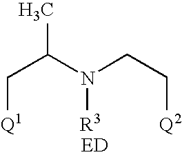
C(C(N(CC[Q2])[R3])C)[Q1].[ED]
